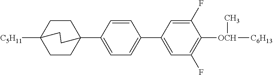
C1CC2([C5H11])CCC1(C1=CC=C(C3=CC(F)=C([OCH]([C6H13])C)C(F)=C3)C=C1)CC2
